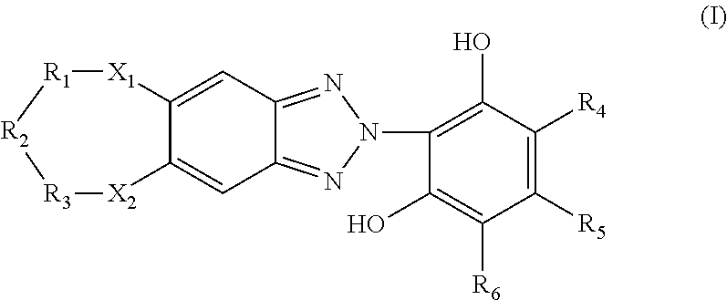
C12=CC3=NN(C4=C(O)C([R4])=C([R5])C([R6])=C4O)N=C3C=C1[X2][R3][R2][R1][X1]2
